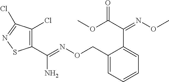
C1(C(=NOCC2=CC=CC=C2C(C(OC)=O)=NOC)N)=C(Cl)C(Cl)=NS1
